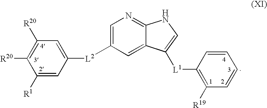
C1([R20])=C([R20])C=C([L2]C2=CN=C3C(=C2)C([L1]C2=C([R19])C=CC=C2)=CN3)C=C1[R1]
